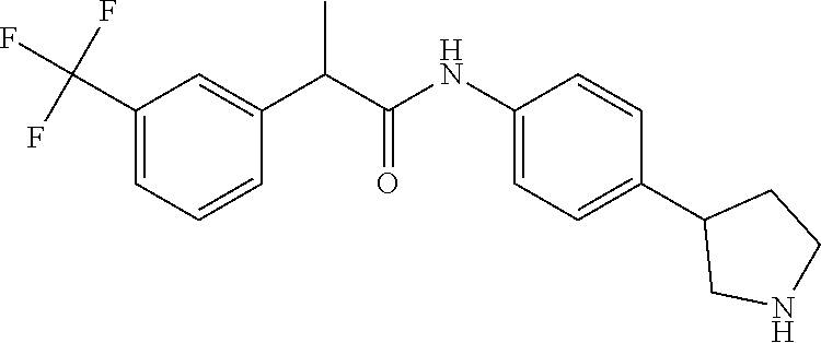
C1(NC(C(C2=CC(C(F)(F)F)=CC=C2)C)=O)=CC=C(C2CNCC2)C=C1
